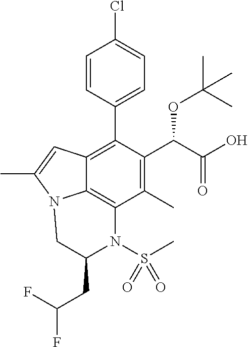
C1=CC(C2=C3C4=C(C(C)=C2C(C(=O)O)OC(C)(C)C)N(S(=O)(C)=O)C(CC(F)F)CN4C(C)=C3)=CC=C1Cl
